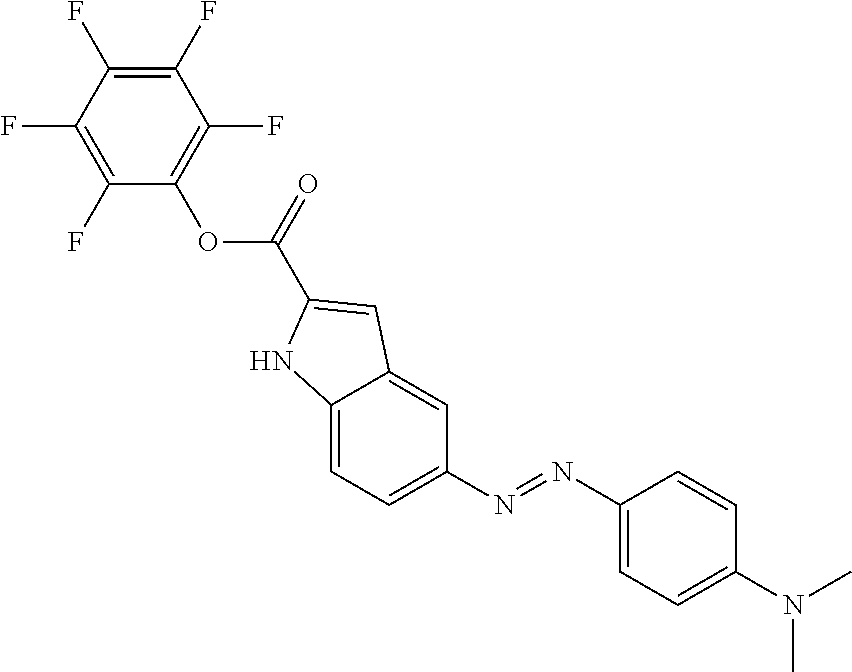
C12=CC=C(N=NC3=CC=C(N(C)C)C=C3)C=C1C=C(C(=O)OC1=C(F)C(F)=C(F)C(F)=C1F)N2
